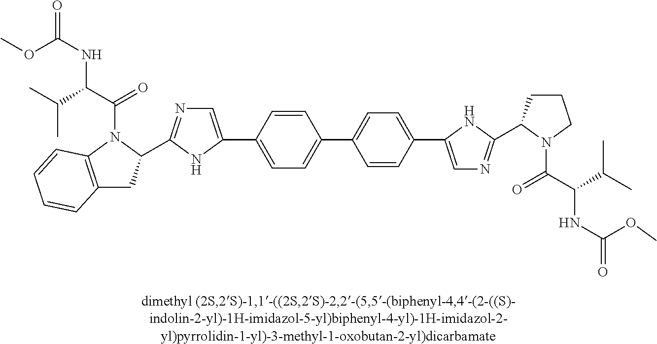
C1=CC(C2=CC=C(C3=CN=C(C4CCCN4C(C(C(C)C)NC(=O)OC)=O)N3)C=C2)=CC=C1C1=CN=C(C2CC3=C(N2C(=O)C(C(C)C)NC(=O)OC)C=CC=C3)N1
